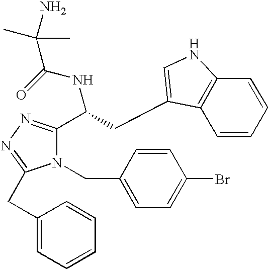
N1(CC2=CC=C(Br)C=C2)C(C(CC2=CNC3=C2C=CC=C3)NC(=O)C(C)(C)N)=NN=C1CC1=CC=CC=C1
